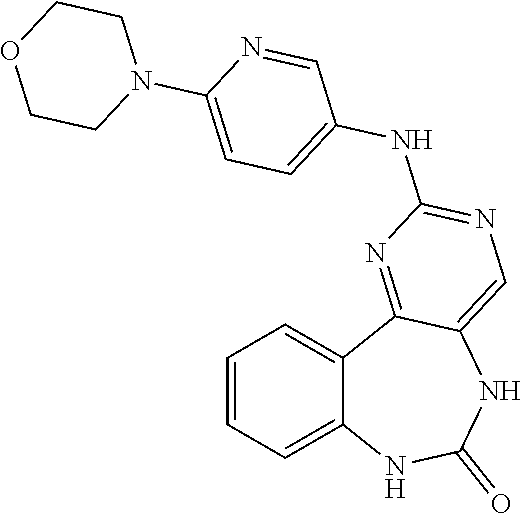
C1=CC=C2C(=C1)C1=NC(NC3=CC=C(N4CCOCC4)N=C3)=NC=C1NC(=O)N2
